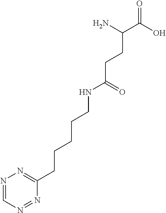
N1=CN=NC(CCCCCNC(CCC(C(=O)O)N)=O)=N1
